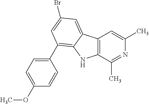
C12=C(C(C)=NC(C)=C1)NC1=C(C3=CC=C(OC)C=C3)C=C(Br)C=C21
